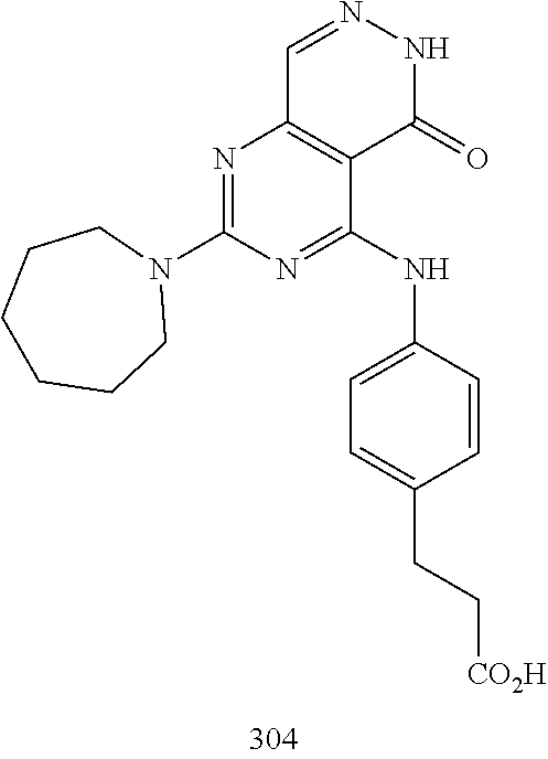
C1=NNC(=O)C2=C1N=C(N1CCCCCC1)N=C2NC1=CC=C(CC[CO2H])C=C1
